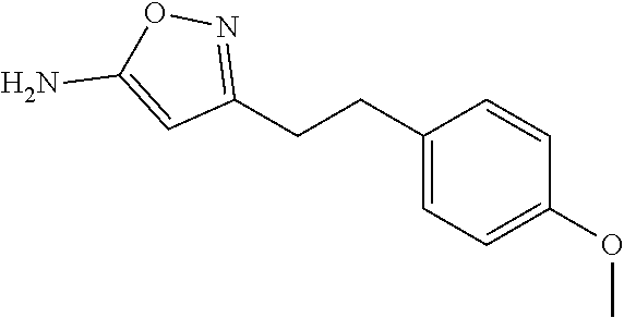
C1(CCC2=CC=C(OC)C=C2)=NOC(N)=C1
